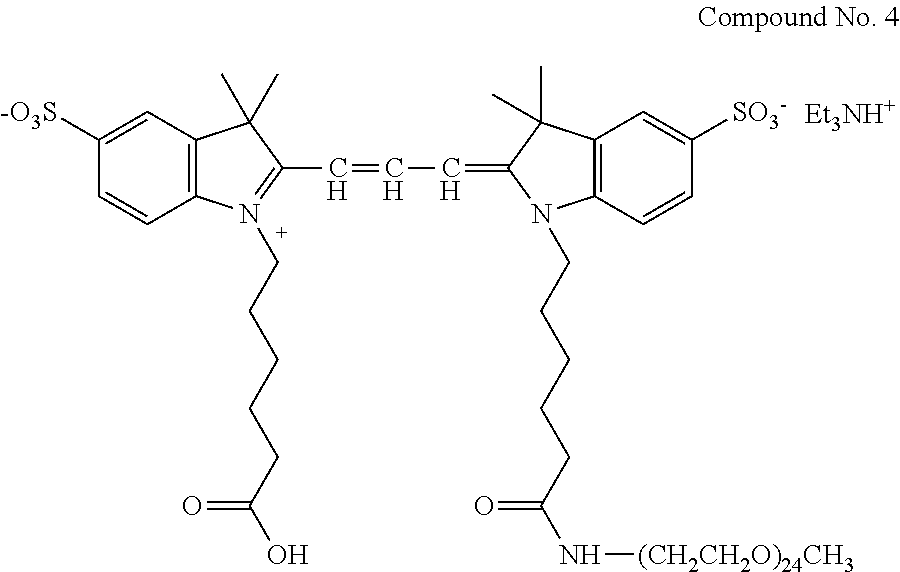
C12=C(C=C([-O3S])C=C1)C(C)(C)C(C=CC=C1C(C)(C)C3=C(C=CC([SO3-])=C3)N1CCCCCC(N[(CH2CH2O)24CH3])=O)=N2CCCCCC(O)=O.[Et3NH+]
